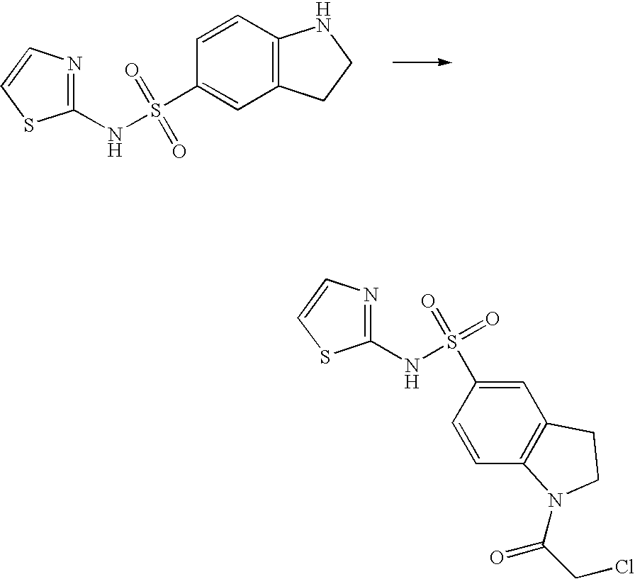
C1(NS(=O)(=O)C2=CC3=C(C=C2)NCC3)=NC=CS1.C1(NS(=O)(C2=CC3=C(C=C2)N(C(=O)CCl)CC3)=O)=NC=CS1
